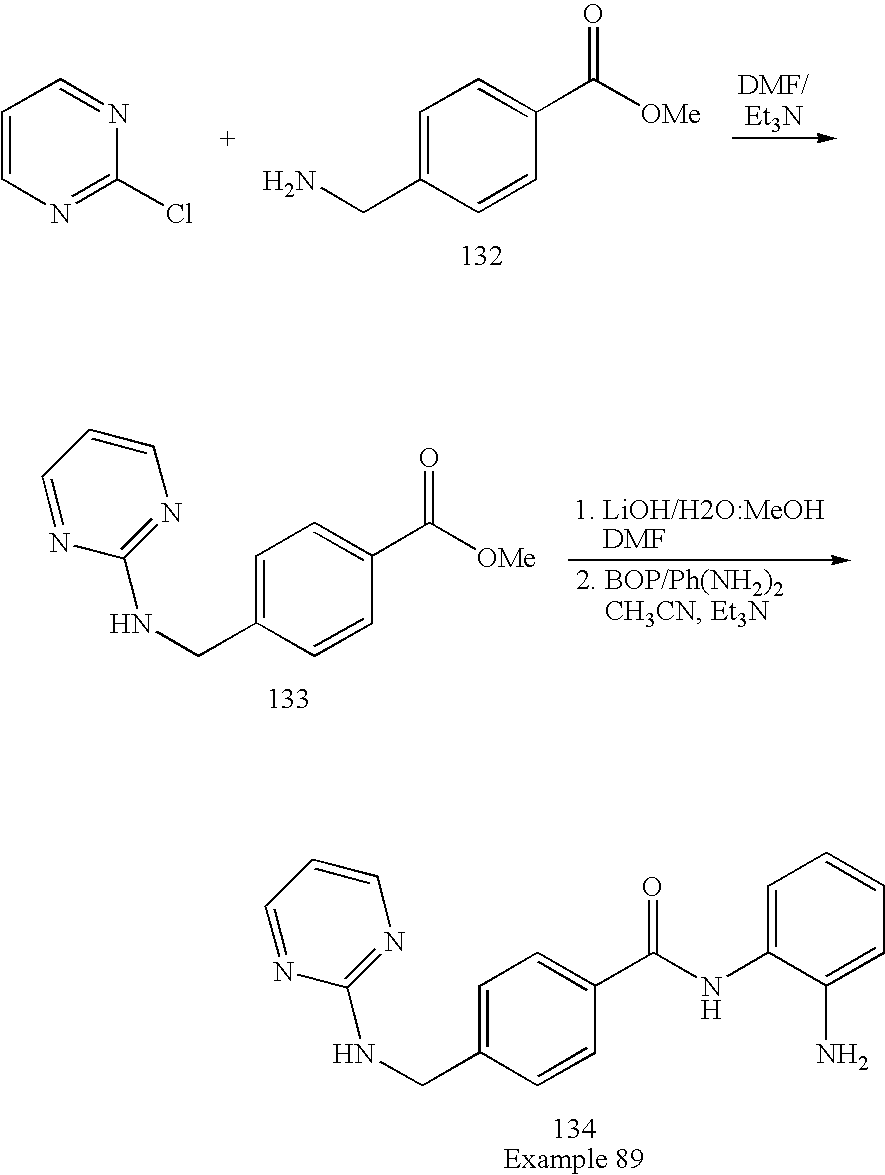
C1=CN=C(Cl)N=C1.C1=C(CN)C=CC(C([OMe])=O)=C1.C1=C(CNC2=NC=CC=N2)C=CC(C([OMe])=O)=C1.C1=C(CNC2=NC=CC=N2)C=CC(C(NC2=CC=CC=C2N)=O)=C1
